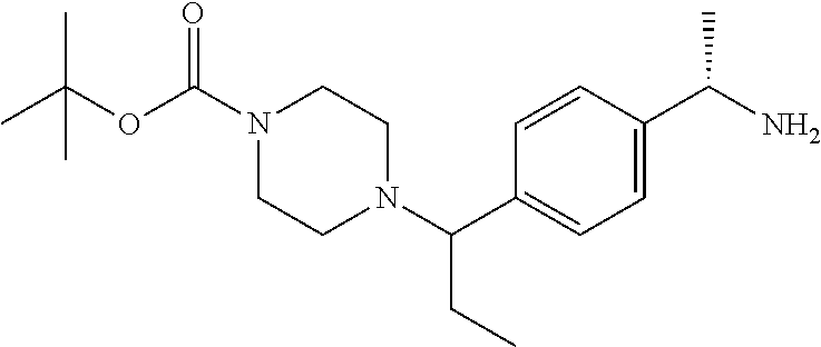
C1(C(N2CCN(C(OC(C)(C)C)=O)CC2)CC)=CC=C(C(N)C)C=C1
